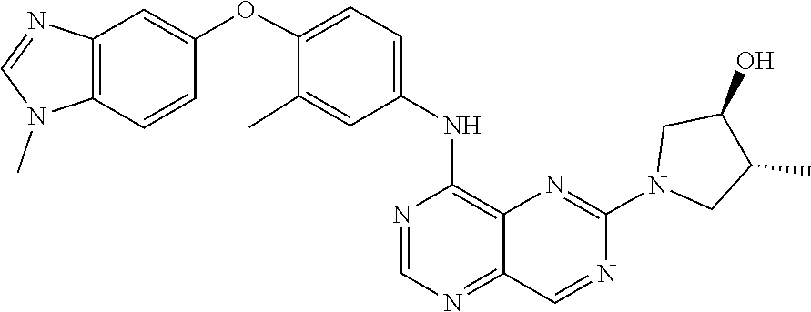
N1=CN=C2C(=C1NC1=CC=C(OC3=CC4=C(N(C)C=N4)C=C3)C(C)=C1)N=C(N1CC(C)C(O)C1)N=C2
